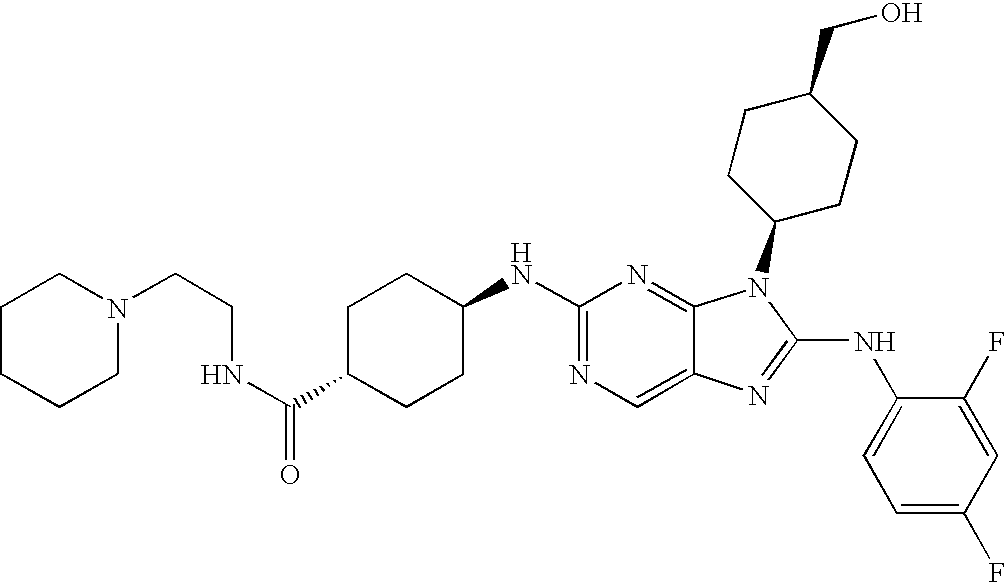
C1(NC2CCC(C(NCCN3CCCCC3)=O)CC2)=NC=C2C(=N1)N(C1CCC(CO)CC1)C(NC1=CC=C(F)C=C1F)=N2
